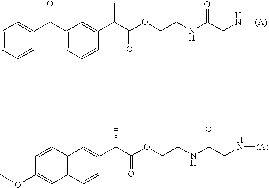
C(C(OCCNC(CN[(A)])=O)=O)(C1=CC(C(C2=CC=CC=C2)=O)=CC=C1)C.C(C(OCCNC(CN[(A)])=O)=O)(C1=CC2=C(C=C1)C=C(OC)C=C2)C
